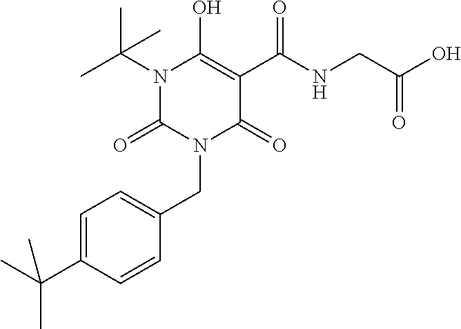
N1(C(C)(C)C)C(=O)N(CC2=CC=C(C(C)(C)C)C=C2)C(=O)C(C(NCC(O)=O)=O)=C1O
